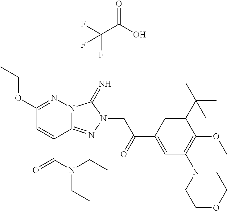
C(C(O)=O)(F)(F)F.C1(OCC)=NN2C(=NN(CC(C3=CC(N4CCOCC4)=C(OC)C(C(C)(C)C)=C3)=O)C2=N)C(C(N(CC)CC)=O)=C1
